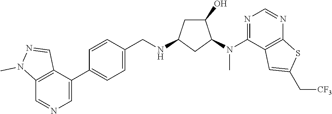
C1=CC(C2=CN=CC3=C2C=NN3C)=CC=C1CNC1CC(O)C(N(C2=NC=NC3=C2C=C(C[CF3])S3)C)C1
